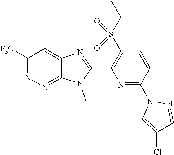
C12=NN=C([F3C])C=C1N=C(C1=C(S(CC)(=O)=O)C=CC(N3C=C(Cl)C=N3)=N1)N2C
